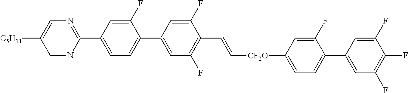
C1(F)=CC(C2=NC=C([C5H11])C=N2)=CC=C1C1=CC(F)=C(C=C[CF2O]C2=CC=C(C3=CC(F)=C(F)C(F)=C3)C(F)=C2)C(F)=C1
